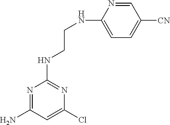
C1(NCCNC2=NC(Cl)=CC(N)=N2)=CC=C([CN])C=N1
